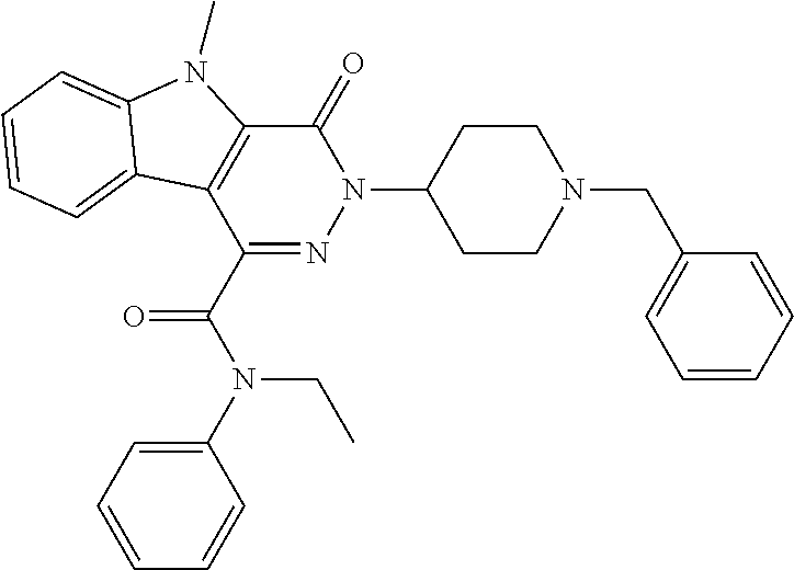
C1(=O)C2=C(C(C(N(C3=CC=CC=C3)CC)=O)=NN1C1CCN(CC3=CC=CC=C3)CC1)C1=CC=CC=C1N2C
